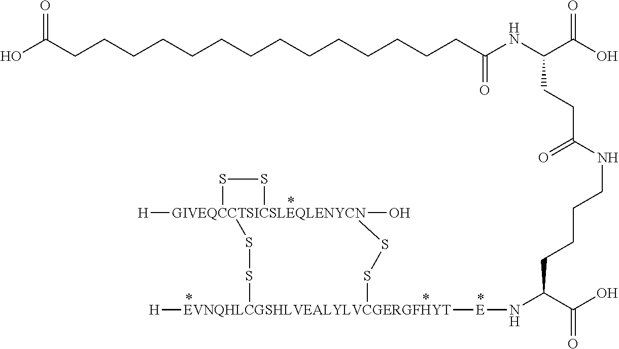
C(CCC(C(O)=O)N[E][EVNQHLCGSHLVEALYLVCGERGFHYT]1([H])SS[GIVEQCCTSICSLEQLENYCN]2([H])(O)(SS1)SS2)CNC(CCC(NC(=O)CCCCCCCCCCCCCCC(O)=O)C(=O)O)=O
